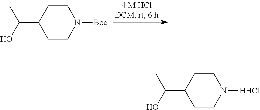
C1CC(C(C)O)CCN1[Boc].C1CC(C(C)O)CCN1[HHCl]
